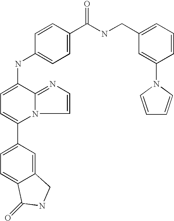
C12=CC(C3=CC=C(NC4=CC=C(C(=O)NCC5=CC=CC(N6C=CC=C6)=C5)C=C4)C4=NC=CN34)=CC=C1C(=O)NC2
